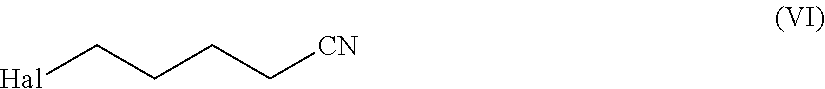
[Hal]CCCC[CN]
